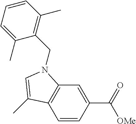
C1(C([OMe])=O)=CC2=C(C=C1)C(C)=CN2CC1=C(C)C=CC=C1C
